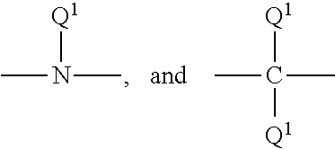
CN(C)[Q1].CC(C)([Q1])[Q1]
